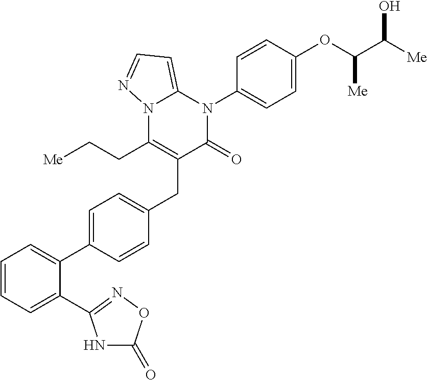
C1=CC=C(C2=NOC(=O)N2)C(C2=CC=C(CC3=C(CC[Me])N4C(=CC=N4)N(C4=CC=C(OC(C([Me])O)[Me])C=C4)C3=O)C=C2)=C1
